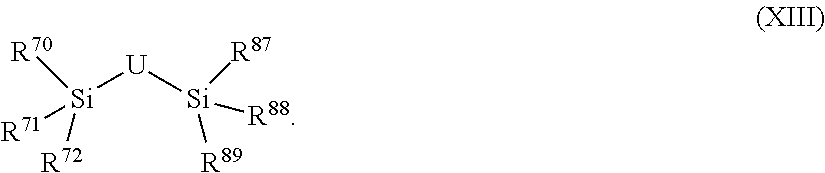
[R70][Si]([R71])([R72])[U][Si]([R87])([R88])[R89]
